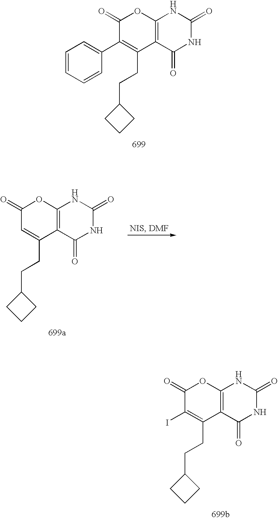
C12=C(C(=O)NC(=O)N1)C(CCC1CCC1)=C(C1=CC=CC=C1)C(=O)O2.C12=C(C(=O)NC(=O)N1)C(CCC1CCC1)=CC(=O)O2.C12=C(C(=O)NC(=O)N1)C(CCC1CCC1)=C(I)C(=O)O2
